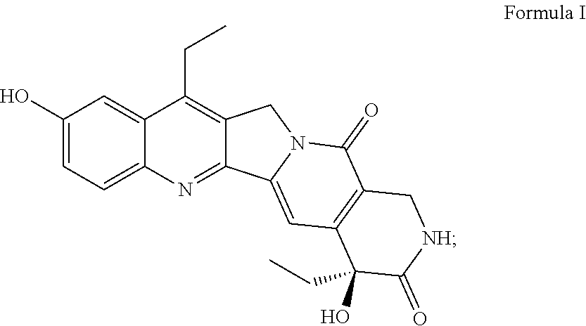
C1(O)=CC=C2C(=C1)C(CC)=C1C(=N2)C2=CC3=C(C(=O)N2C1)C[NH]C(=O)C3(CC)O
